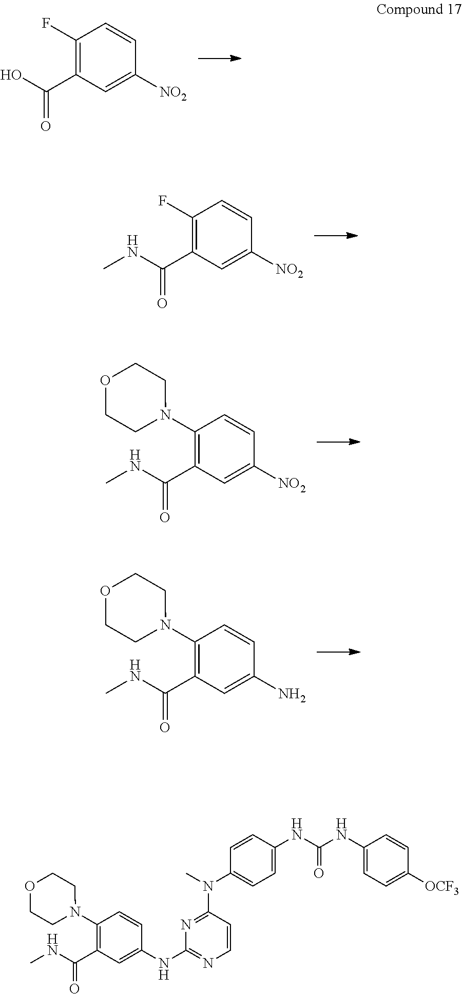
C1(F)=C(C(O)=O)C=C([NO2])C=C1.C1(F)=C(C(NC)=O)C=C([NO2])C=C1.C1(N2CCOCC2)=C(C(NC)=O)C=C([NO2])C=C1.C1(N2CCOCC2)=C(C(NC)=O)C=C(N)C=C1.C1(N2CCOCC2)=C(C(NC)=O)C=C(NC2=NC=CC(N(C)C3=CC=C(NC(NC4=CC=C([OCF3])C=C4)=O)C=C3)=N2)C=C1
